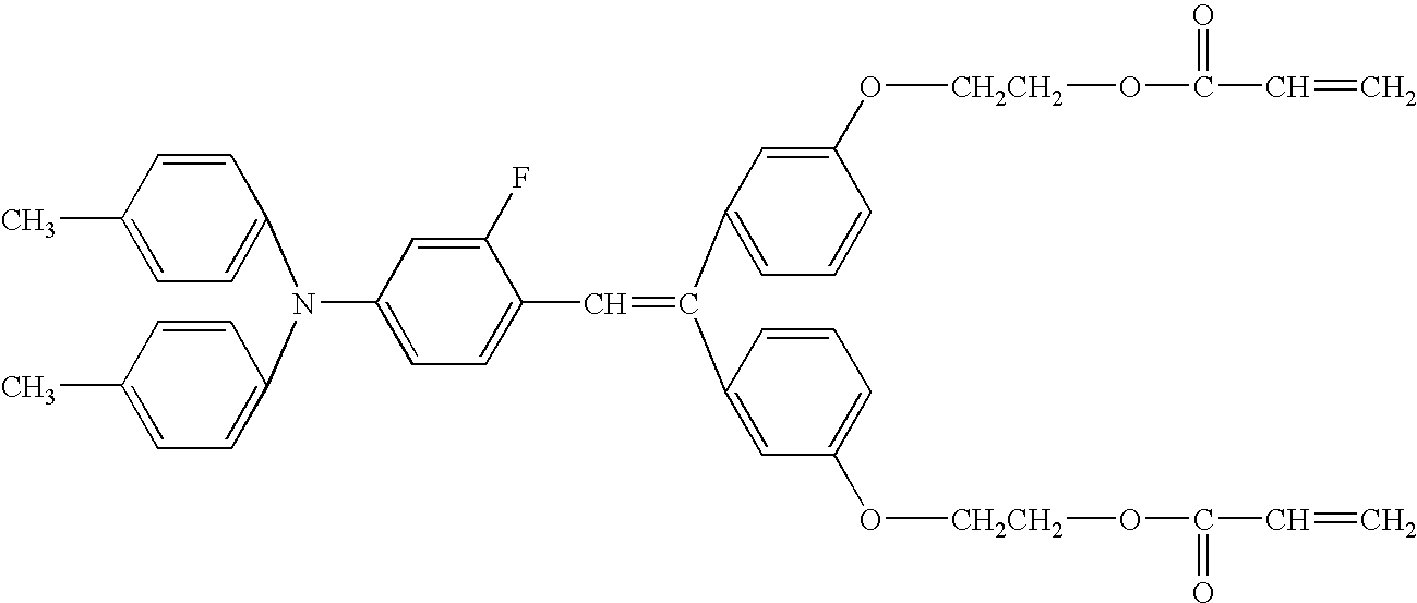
N(C1=CC=C(C=C(C2=CC=CC(O[CH2CH2]OC(=O)C=C)=C2)C2=CC(O[CH2CH2]OC(=O)C=C)=CC=C2)C(F)=C1)(C1=CC=C(C)C=C1)C1=CC=C(C)C=C1
